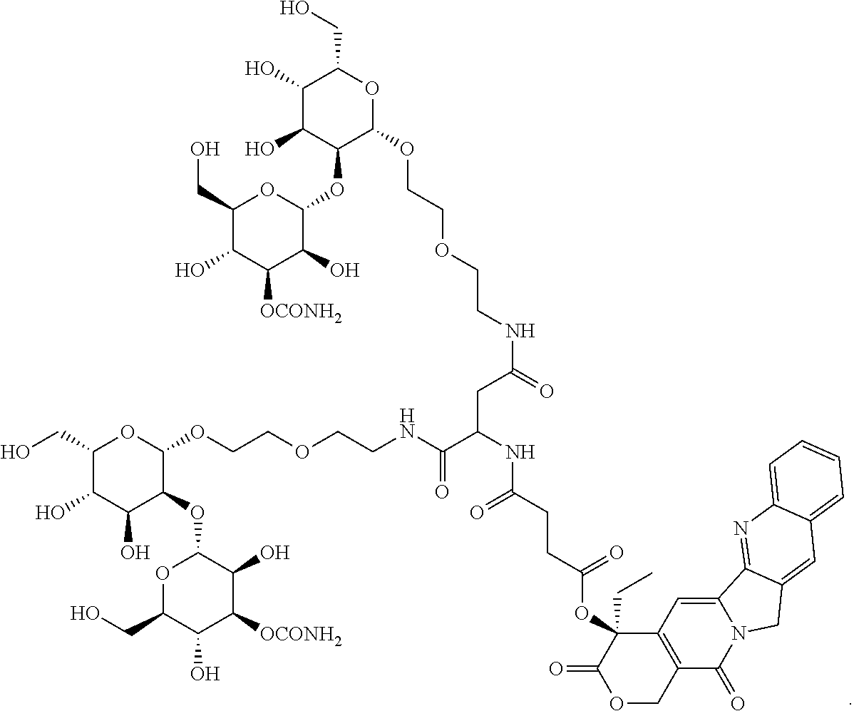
C1(CO)C(O)C(O)C(OC2C(O)C([OCONH2])C(O)C(CO)O2)C(OCCOCCNC(C(CC(=O)NCCOCCOC2OC(CO)C(O)C(O)C2OC2C(O)C([OCONH2])C(O)C(CO)O2)NC(=O)CCC(=O)OC2(CC)C3=C(COC2=O)C(=O)N2C(=C3)C3=NC4=CC=CC=C4C=C3C2)=O)O1
